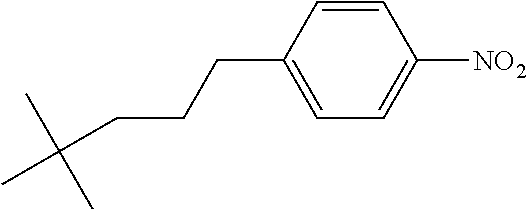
CC(CCCC1=CC=C([NO2])C=C1)(C)C
